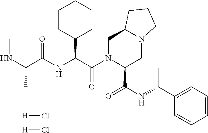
N(C(C)C(NC(C(N1C(C(NC(C2=CC=CC=C2)C)=O)CN2C(C1)CCC2)=O)C1CCCCC1)=O)C.[H]Cl.[H]Cl
